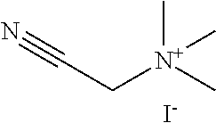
C(C[N+](C)(C)C)#N.[I-]
